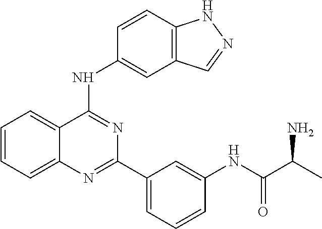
C1=CC=C2C(=C1)C(NC1=CC3=C(C=C1)NN=C3)=NC(C1=CC=CC(NC(C(C)N)=O)=C1)=N2
